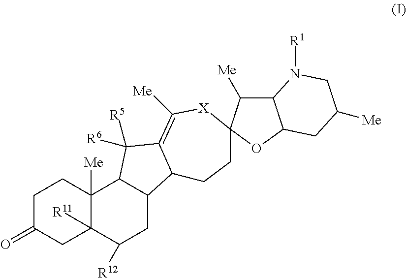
C1C(=O)CC2([R11])C([Me])(C1)C1C(CC2[R12])C2C(=C([Me])[X]C3(CC2)C([Me])C2C(O3)CC([Me])CN2[R1])C1([R6])[R5]
